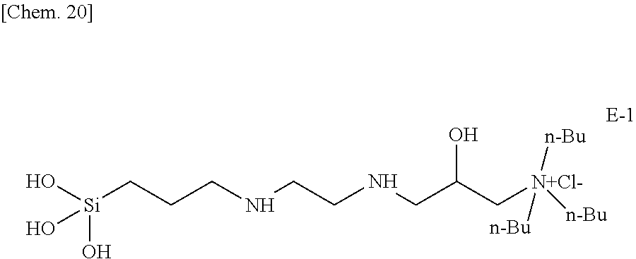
O[Si](CCCNCCNCC(C[N+Cl-]([n-Bu])([n-Bu])[n-Bu])O)(O)O
